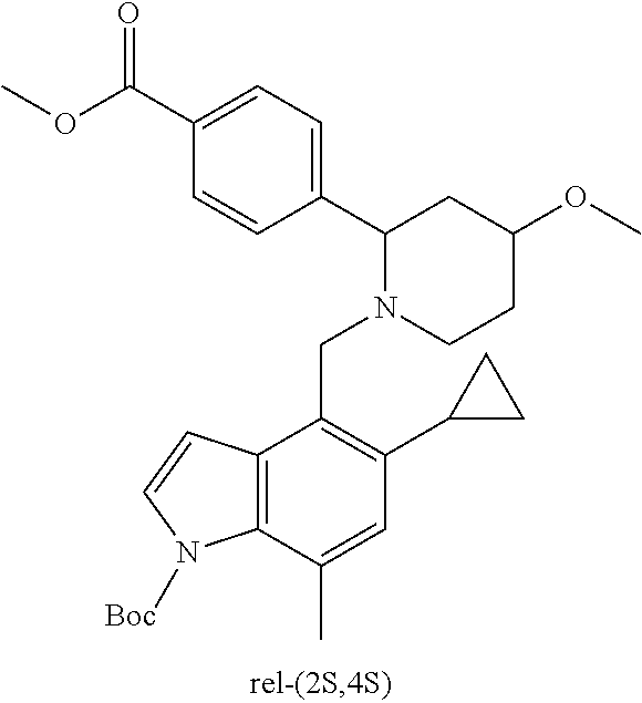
C1=CC(C2N(CC3=C(C4CC4)C=C(C)C4=C3C=CN4[Boc])CCC(OC)C2)=CC=C1C(OC)=O
